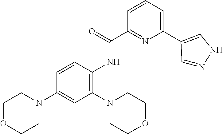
C1(C(=O)NC2=C(N3CCOCC3)C=C(N3CCOCC3)C=C2)=NC(C2=CNN=C2)=CC=C1
